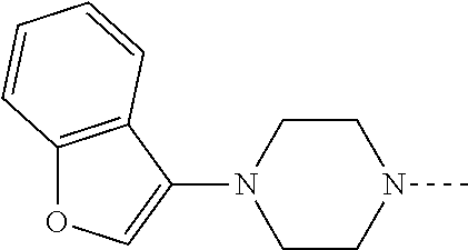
C1(N2CCN(C)CC2)=COC2=C1C=CC=C2
